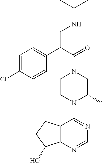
C12=C(N=CN=C1N1C(C)CN(C(=O)C(CNC(C)C)C3=CC=C(Cl)C=C3)CC1)C(O)CC2
